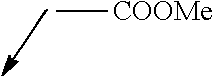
C[COOMe]
